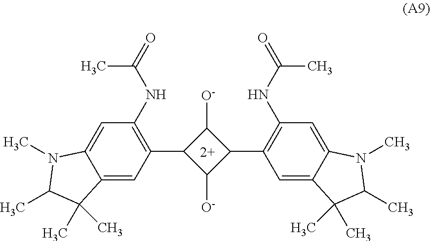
C12=CC(C3C([O-])C(C4=C(NC(=O)C)C=C5C(=C4)C(C)(C)C(C)N5C)C3[O-])=C(NC(=O)C)C=C1N(C)C(C)C2(C)C
